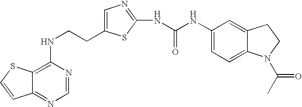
C(CNC1=C2C(=NC=N1)C=CS2)C1=CN=C(NC(=O)NC2=CC=C3C(=C2)CCN3C(C)=O)S1
